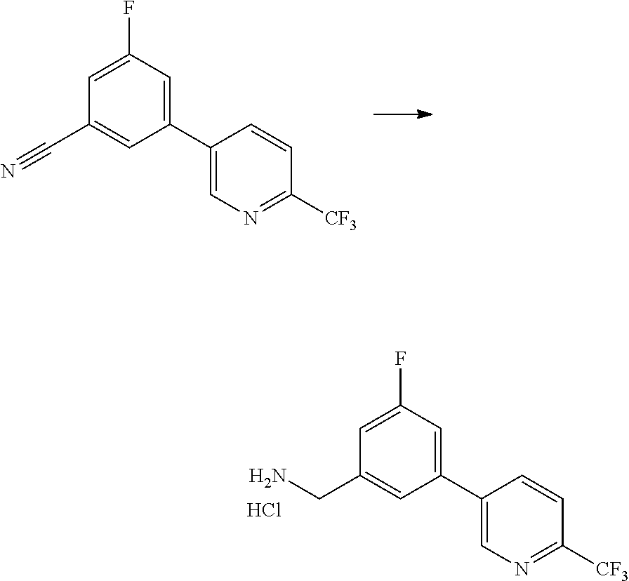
C1(C2=CN=C([CF3])C=C2)=CC(F)=CC(C#N)=C1.C1(C2=CN=C([CF3])C=C2)=CC(F)=CC(CN)=C1.Cl
